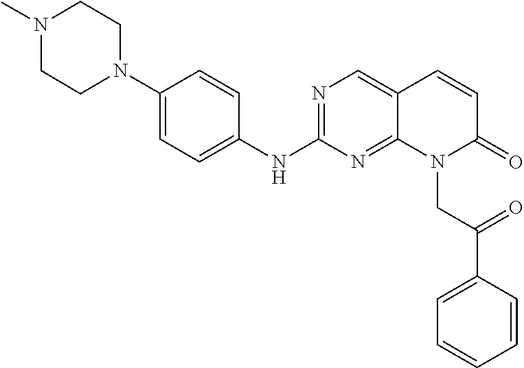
N1=C(NC2=CC=C(N3CCN(C)CC3)C=C2)N=C2C(=C1)C=CC(=O)N2CC(C1=CC=CC=C1)=O
